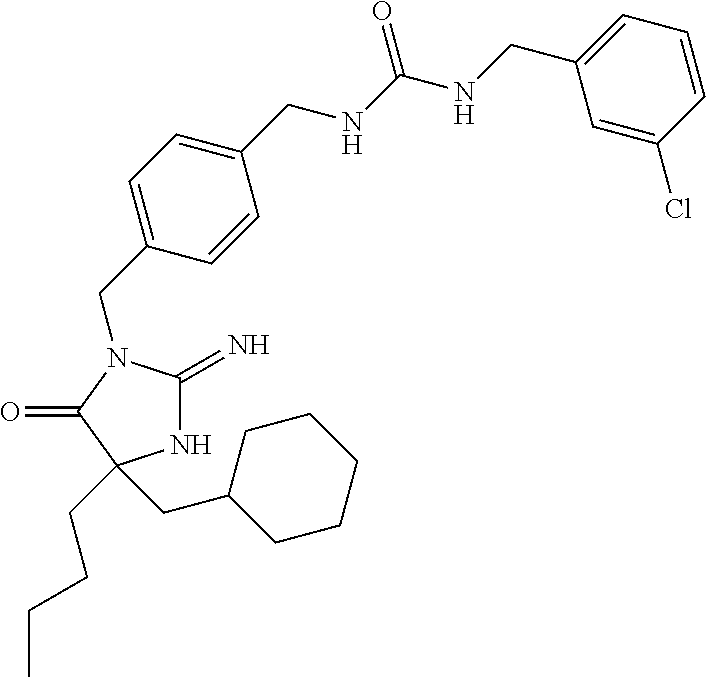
C1(CN2C(=N)NC(CCCC)(CC3CCCCC3)C2=O)=CC=C(CNC(NCC2=CC=CC(Cl)=C2)=O)C=C1
